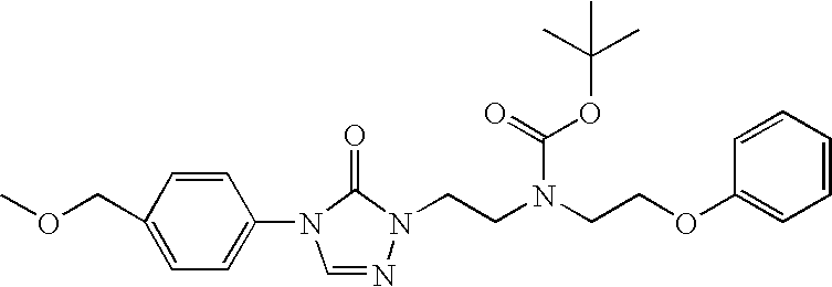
C1=NN(CCN(CCOC2=CC=CC=C2)C(=O)OC(C)(C)C)C(=O)N1C1=CC=C(COC)C=C1
